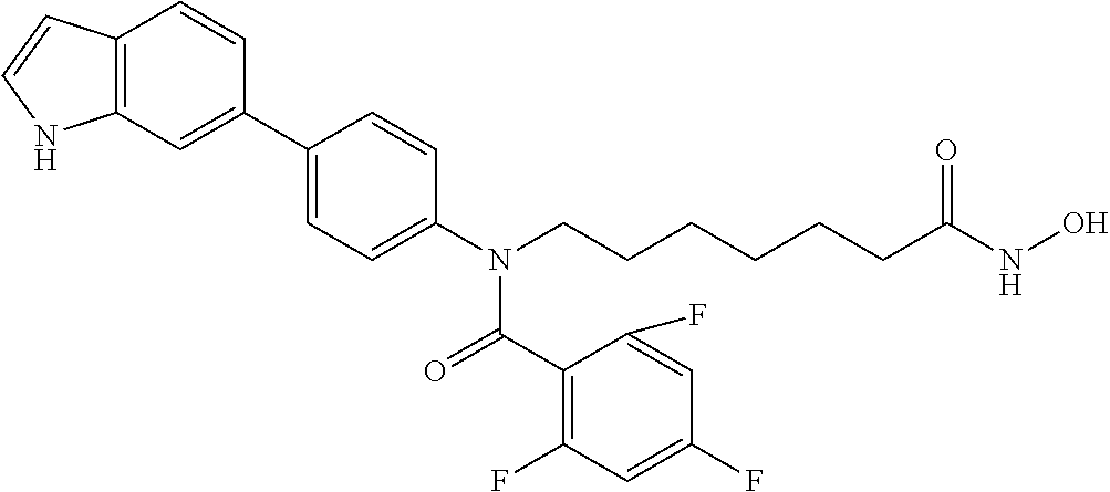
C1(C2=CC3=C(C=C2)C=CN3)=CC=C(N(CCCCCCC(NO)=O)C(=O)C2=C(F)C=C(F)C=C2F)C=C1
